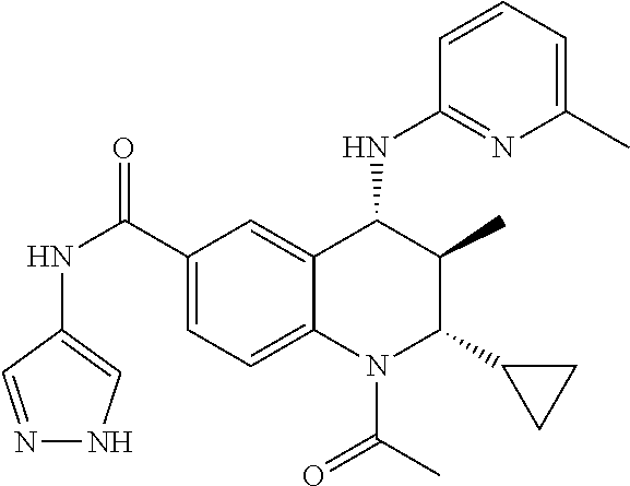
C1(C(=O)NC2=CNN=C2)=CC=C2C(=C1)C(NC1=NC(C)=CC=C1)C(C)C(C1CC1)N2C(=O)C
